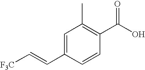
C1=C(C=C[F3C])C=CC(C(O)=O)=C1C
